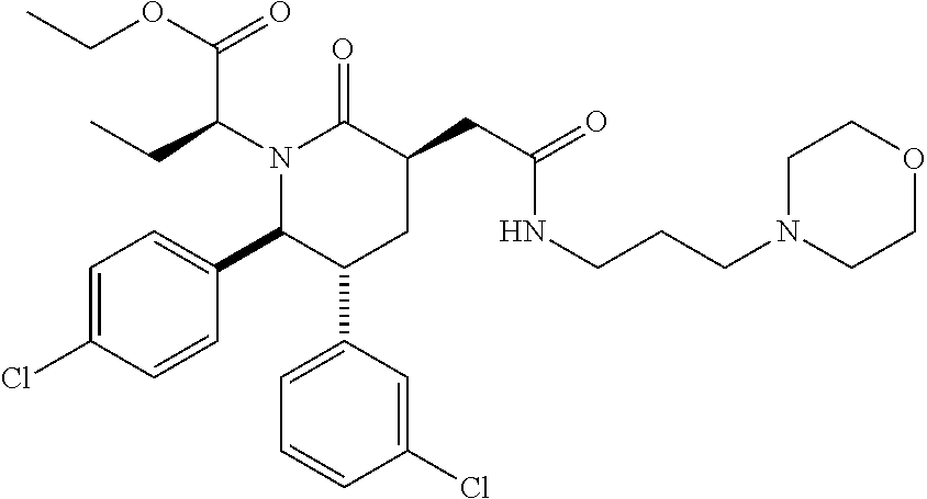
C1=C(Cl)C=CC(C2C(C3=CC=CC(Cl)=C3)CC(CC(=O)NCCCN3CCOCC3)C(=O)N2C(CC)C(OCC)=O)=C1
